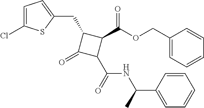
C1=C(Cl)SC(CC2C(=O)C(C(=O)NC(C)C3=CC=CC=C3)C2C(OCC2=CC=CC=C2)=O)=C1
